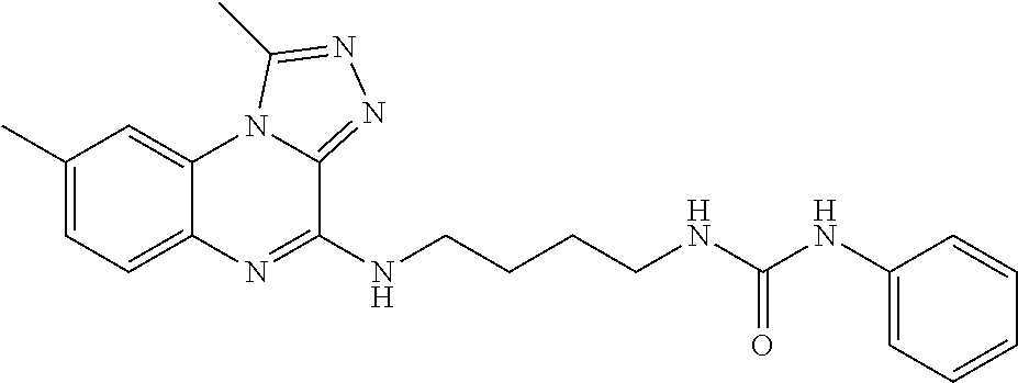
C1(C)=CC=C2C(=C1)N1C(=NN=C1C)C(NCCCCNC(NC1=CC=CC=C1)=O)=N2
